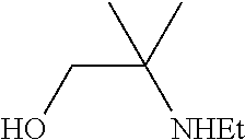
OCC([NHEt])(C)C
